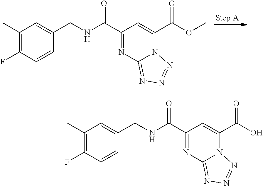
C1(C(NCC2=CC(C)=C(F)C=C2)=O)=NC2=NN=NN2C(C(OC)=O)=C1.C1(C(NCC2=CC(C)=C(F)C=C2)=O)=NC2=NN=NN2C(C(O)=O)=C1
